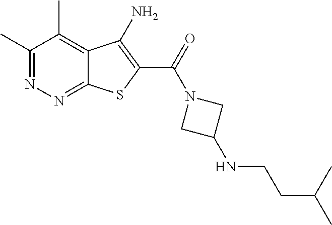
C1(C)=NN=C2C(=C1C)C(N)=C(C(=O)N1CC(NCCC(C)C)C1)S2
